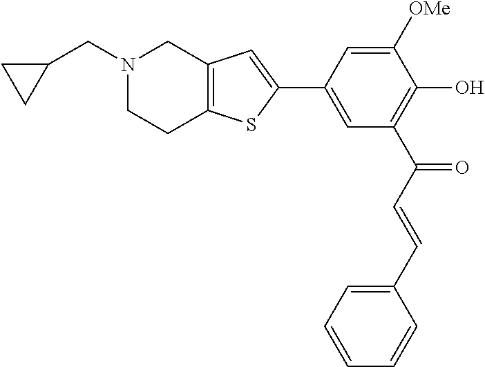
C1(C2=CC(C(C=CC3=CC=CC=C3)=O)=C(O)C([OMe])=C2)=CC2=C(S1)CCN(CC1CC1)C2
